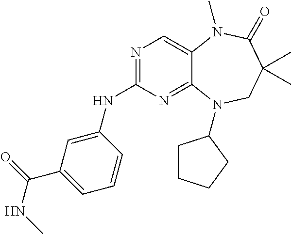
N1=C(NC2=CC(C(=O)NC)=CC=C2)N=C2C(=C1)N(C)C(=O)C(C)(C)CN2C1CCCC1
